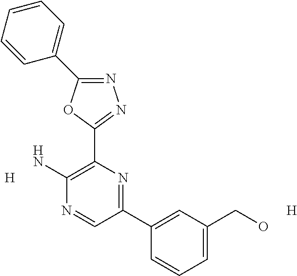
[H].N1=C(C2=CC=CC=C2)OC(C2=C(N)N=CC(C3=CC(CO)=CC=C3)=N2)=N1.[H]
